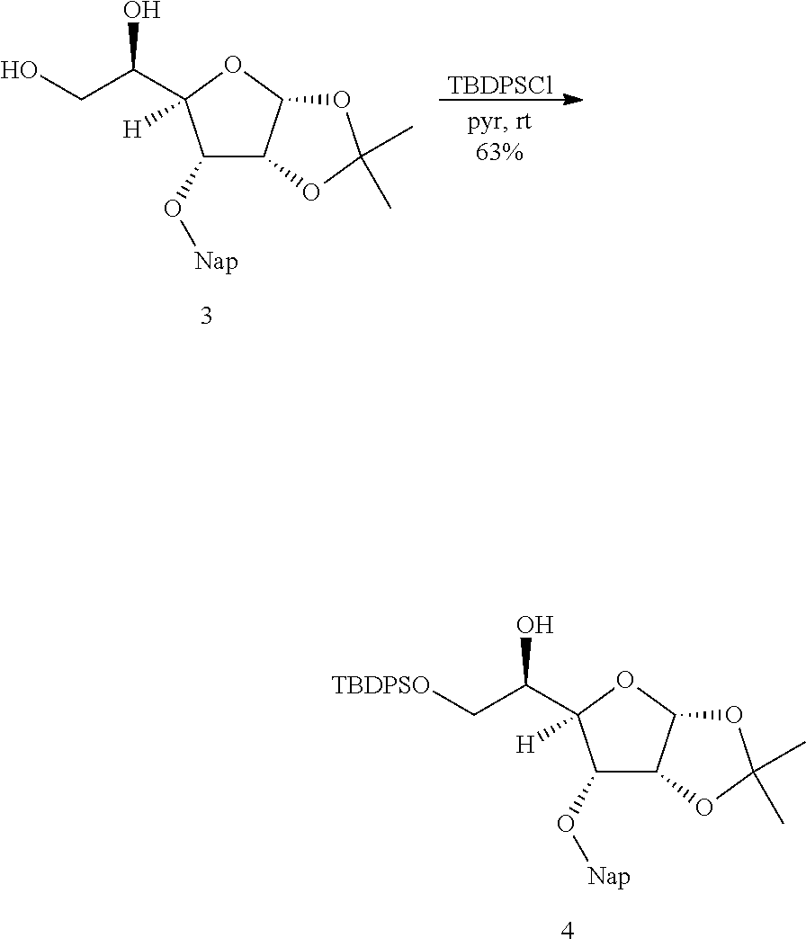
C1(O[Nap])C2C(OC1(C(CO)O)[H])OC(C)(C)O2.[TBDPSCl].C1(O[Nap])C2C(OC1(C(C[TBDPSO])O)[H])OC(C)(C)O2
